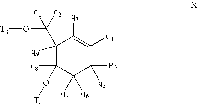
C1([q9])(C([q2])([q1])O[T3])C(O[T4])([q8])C([q7])([q6])C([q5])([Bx])C([q4])=C1[q3]
